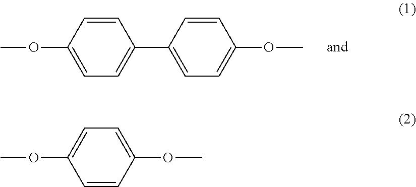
C1=CC(OC)=CC=C1C1=CC=C(OC)C=C1.C1=CC(OC)=CC=C1OC
